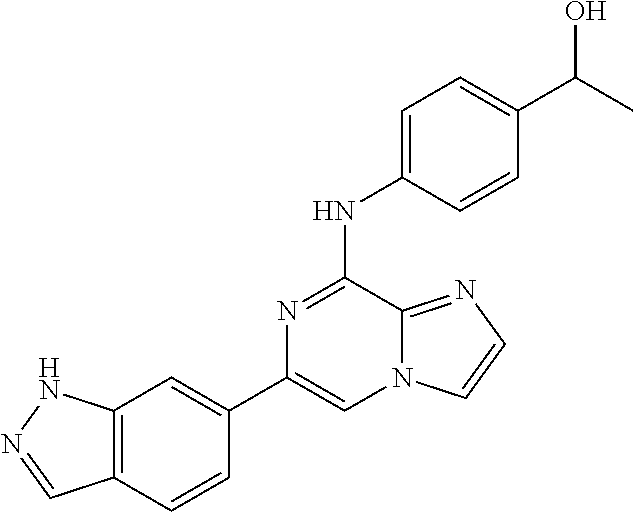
C12=C(C=CC(C3=CN4C(=NC=C4)C(NC4=CC=C(C(C)O)C=C4)=N3)=C1)C=NN2
